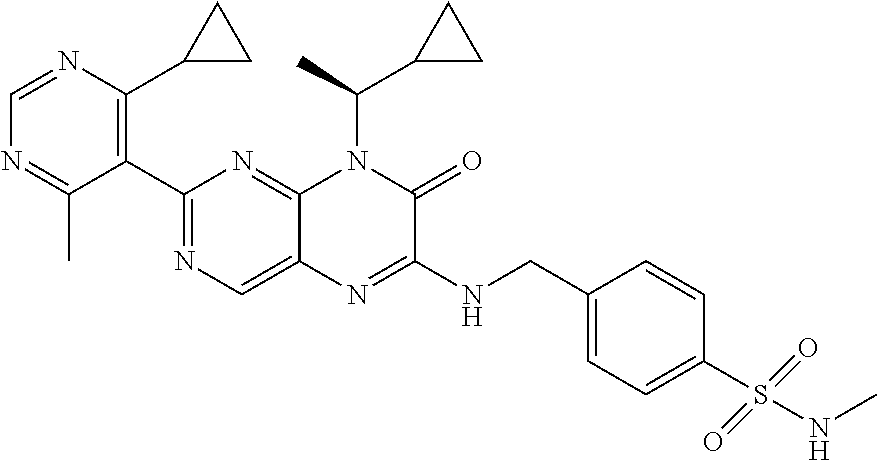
C1(C2=NC=C3C(=N2)N(C(C)C2CC2)C(=O)C(NCC2=CC=C(S(NC)(=O)=O)C=C2)=N3)=C(C2CC2)N=CN=C1C
